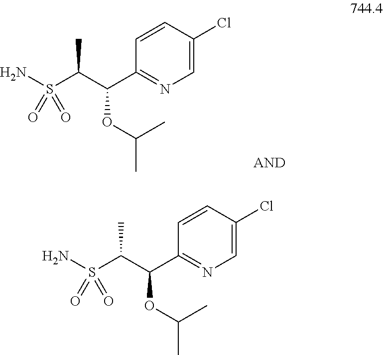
C1=CC(C(C(S(N)(=O)=O)C)OC(C)C)=NC=C1Cl.C1=CC(C(C(S(N)(=O)=O)C)OC(C)C)=NC=C1Cl
